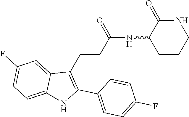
C12=CC=C(F)C=C1C(CCC(=O)NC1CCCNC1=O)=C(C1=CC=C(F)C=C1)N2
